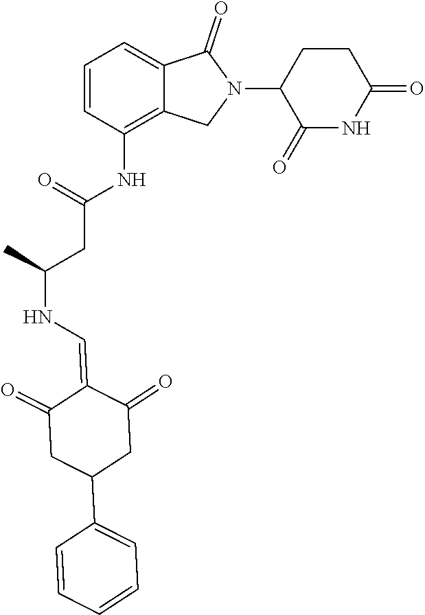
C1=CC(NC(=O)CC(NC=C2C(=O)CC(C3=CC=CC=C3)CC2=O)C)=C2C(=C1)C(=O)N(C1C(=O)NC(=O)CC1)C2
